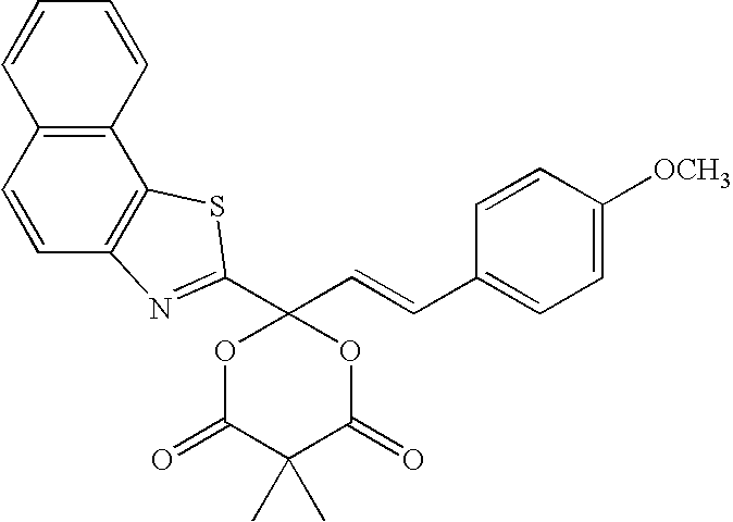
C1=CC=CC2=C1C=CC1=C2SC(C2(C=CC3=CC=C([OCH3])C=C3)OC(=O)C(C)(C)C(=O)O2)=N1
